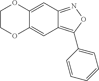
C12=CC3=NOC(C4=CC=CC=C4)=C3C=C1OCCO2
